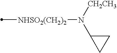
[NHSO2(CH2)2](N([CH2CH3])C1CC1)C
